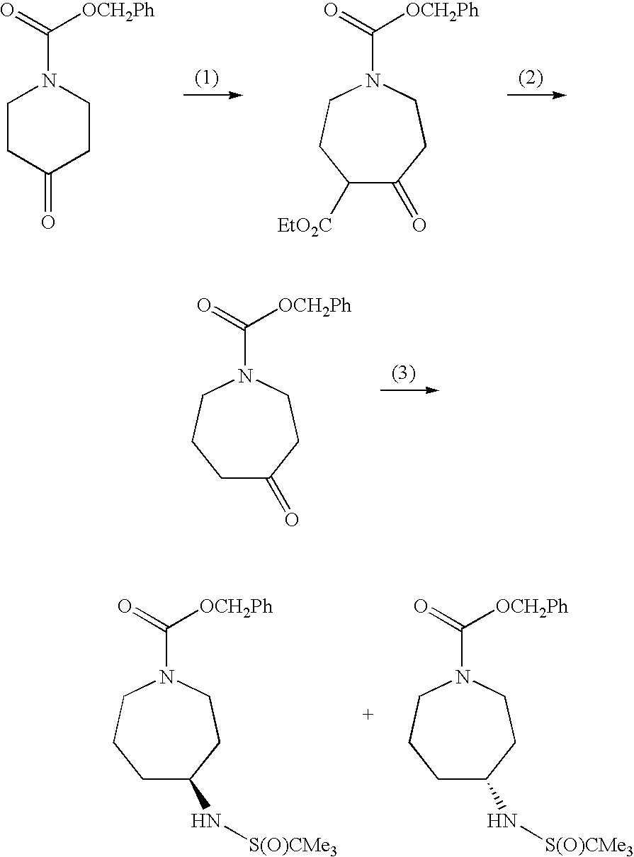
C1CC(=O)CCN1C(=O)[OCH2Ph].N1(C(=O)[OCH2Ph])CCC([EtO2C])C(=O)CC1.N1(C(=O)[OCH2Ph])CCCC(=O)CC1.N1(C(=O)[OCH2Ph])CCCC(N[S(O)CMe3])CC1.N1(C(=O)[OCH2Ph])CCCC(N[S(O)CMe3])CC1
